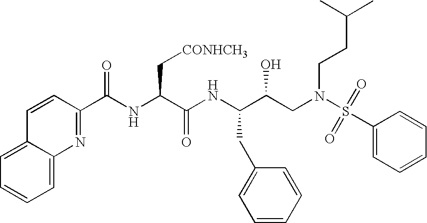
N1=C(C(NC(C(NC(C(CN(S(=O)(=O)C2=CC=CC=C2)CCC(C)C)O)CC2=CC=CC=C2)=O)C[CONHCH3])=O)C=CC2=CC=CC=C12
